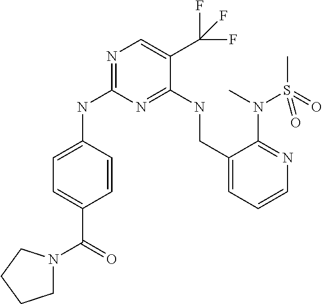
N1=C(NC2=CC=C(C(=O)N3CCCC3)C=C2)N=C(NCC2=CC=CN=C2N(C)S(C)(=O)=O)C(C(F)(F)F)=C1
